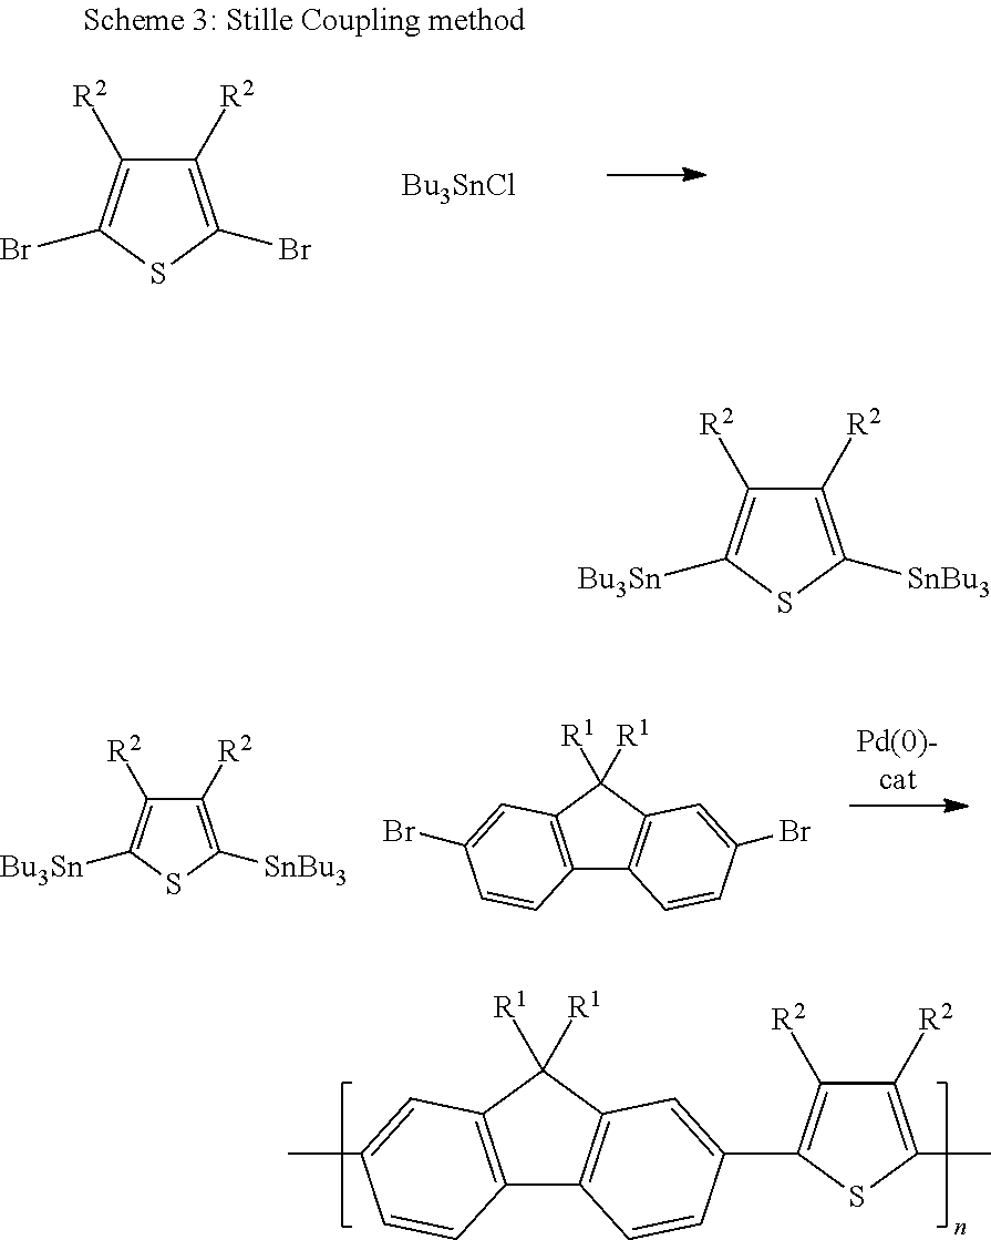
C12=C(C([R1])([R1])C3=C1C=CC(C1=C([R2])C([R2])=C(C)S1)=C3)C=C(C)C=C2.C1([R2])=C(Br)SC(Br)=C1[R2].[Bu3SnCl].C1([R2])=C([SnBu3])SC([Bu3Sn])=C1[R2].C12=C(C([R1])([R1])C3=C1C=CC(Br)=C3)C=C(Br)C=C2.C1([R2])=C([SnBu3])SC([Bu3Sn])=C1[R2]
